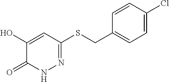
N1=C(SCC2=CC=C(Cl)C=C2)C=C(O)C(=O)N1
